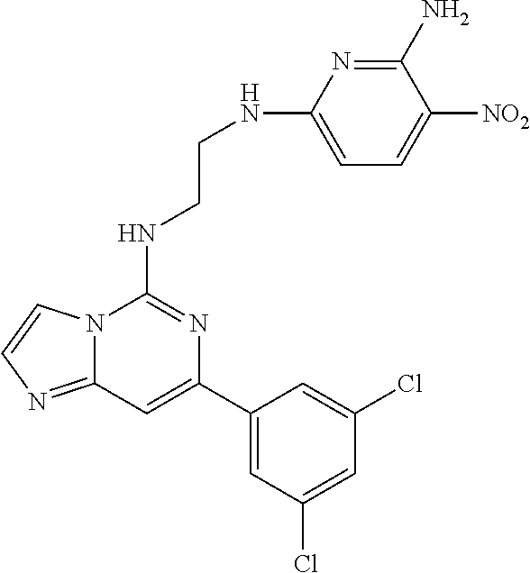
C12=NC=CN1C(NCCNC1=CC=C([NO2])C(N)=N1)=NC(C1=CC(Cl)=CC(Cl)=C1)=C2
